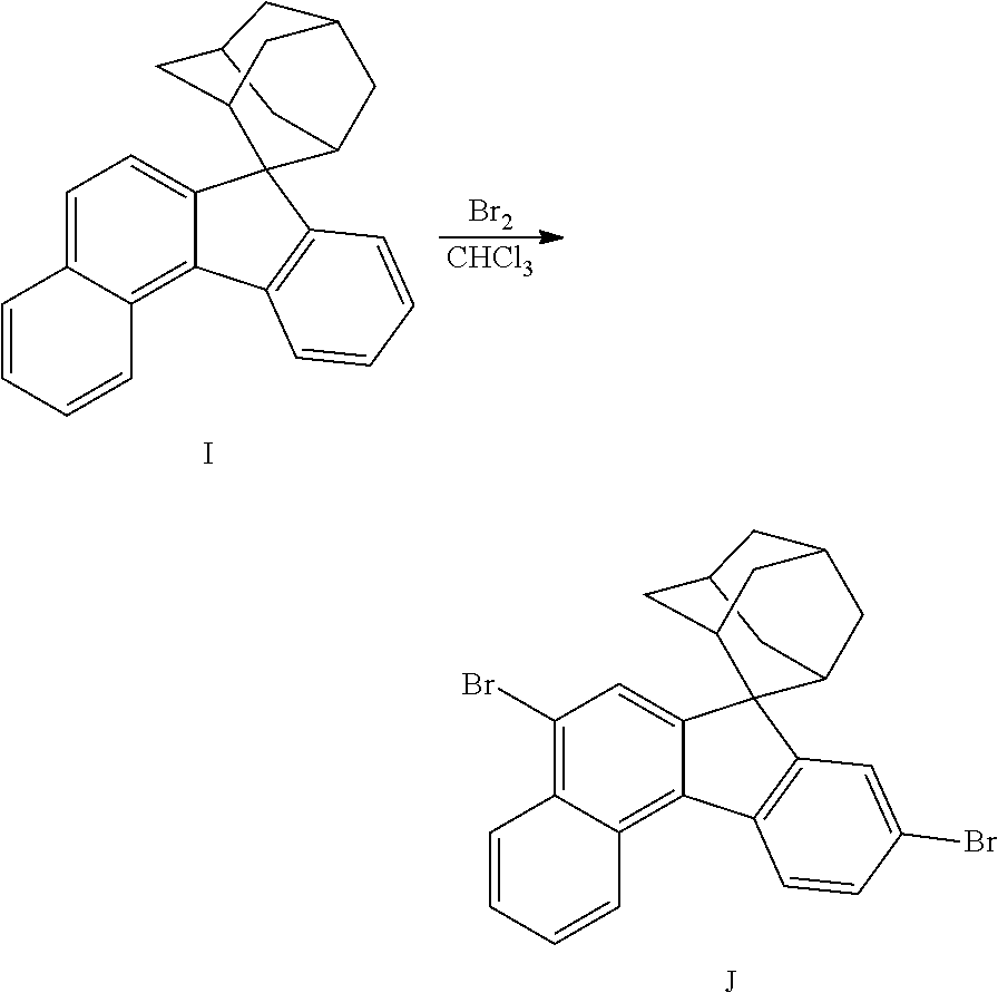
C1(Br)=C2C(=C3C(=C1)C1(C4=C3C=CC(Br)=C4)C3CC4CC1CC(C4)C3)C=CC=C2.[J].C1=C2C(=C3C(=C1)C1(C4=C3C=CC=C4)C3CC4CC1CC(C4)C3)C=CC=C2.I.[Br2].[CHCl3]
